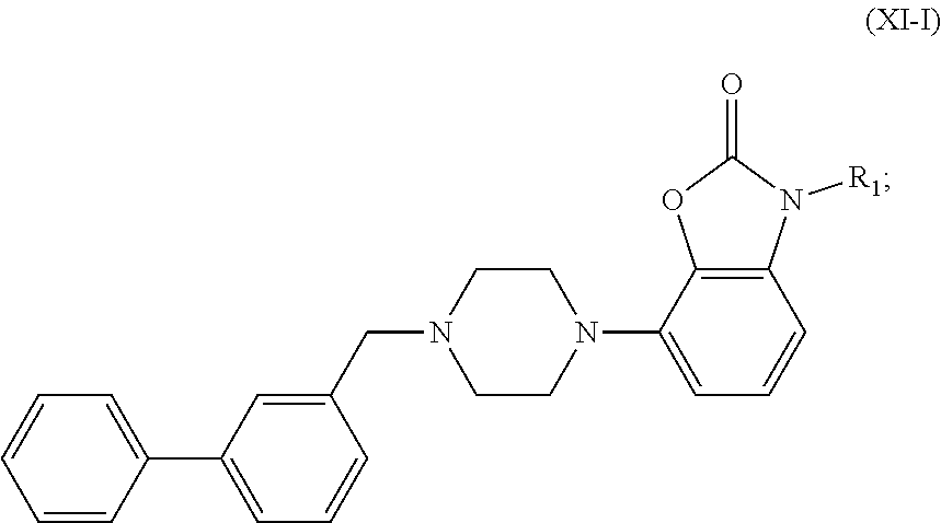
C1=CC=CC(C2=CC=CC(CN3CCN(C4=CC=CC5=C4OC(=O)N5[R1])CC3)=C2)=C1
